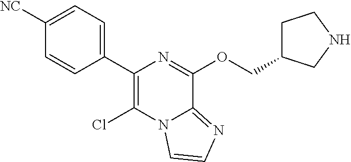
ClC1=C(C2=CC=C([NC])C=C2)N=C(OCC2CCNC2)C2=NC=CN12
